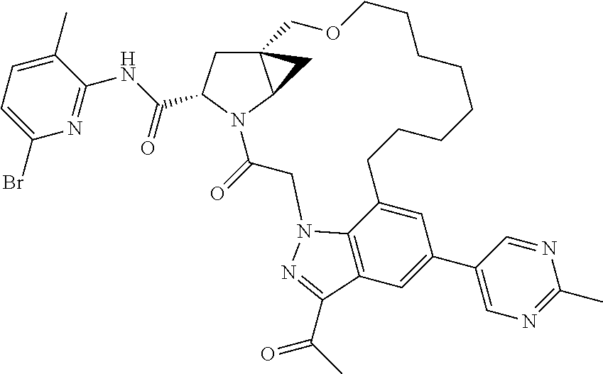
C1C(C(NC2=NC(Br)=CC=C2C)=O)N2C3CC13COCCCCCCCCC1=CC(C3=CN=C(C)N=C3)=CC3=C1N(CC2=O)N=C3C(C)=O
